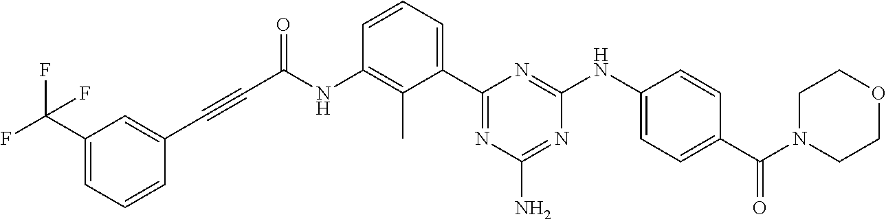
N(C1=C(C)C(C2=NC(N)=NC(NC3=CC=C(C(N4CCOCC4)=O)C=C3)=N2)=CC=C1)C(=O)C#CC1=CC(C(F)(F)F)=CC=C1
